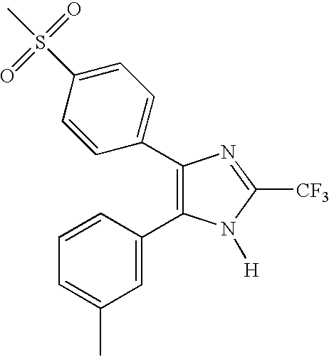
C1=C(C2=C(C3=CC=C(S(C)(=O)=O)C=C3)N=C([CF3])N2[H])C=CC=C1C
